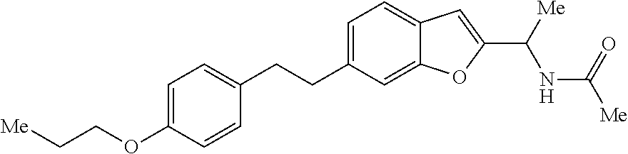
C(OC1=CC=C(CCC2=CC=C3C(=C2)OC(C([Me])NC([Me])=O)=C3)C=C1)C[Me]
